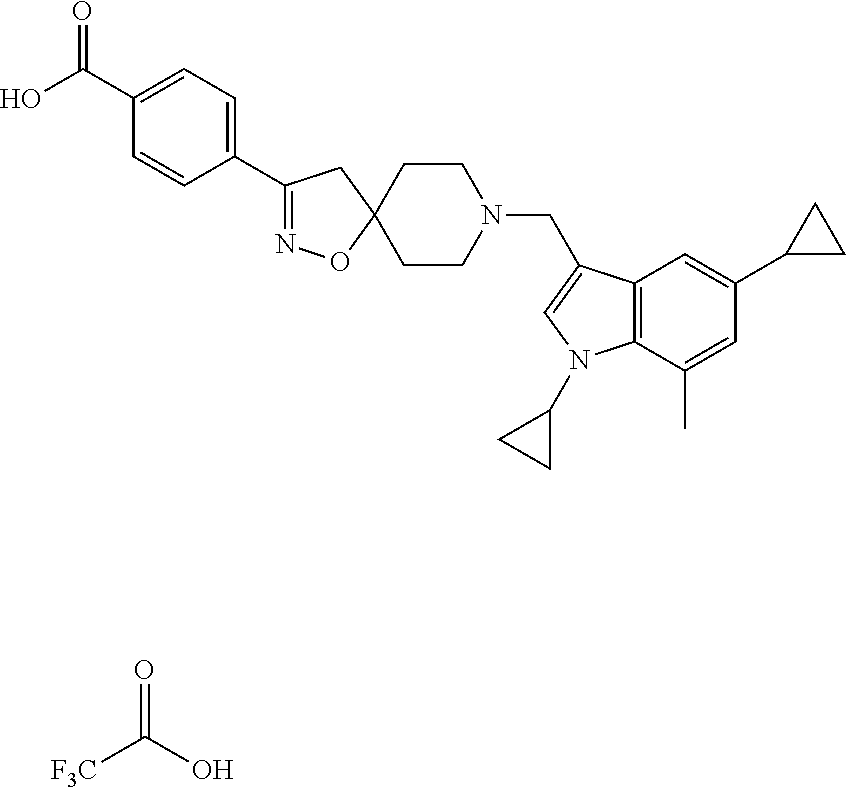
O=C(O)[F3C].O=C(C1=CC=C(C2=NOC3(C2)CCN(CC2=CN(C4CC4)C4=C2C=C(C2CC2)C=C4C)CC3)C=C1)O
